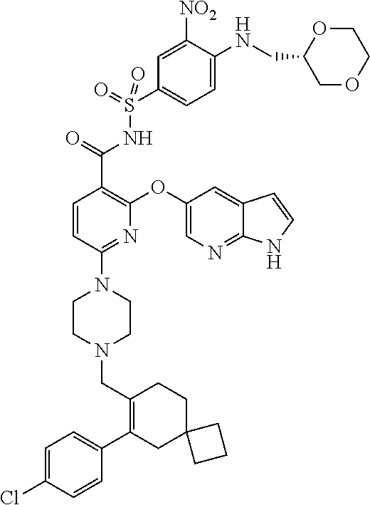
C1=C(Cl)C=CC(C2=C(CN3CCN(C4=NC(OC5=CN=C6C(=C5)C=CN6)=C(C(=O)NS(C5=CC=C(NCC6COCCO6)C([NO2])=C5)(=O)=O)C=C4)CC3)CCC3(C2)CCC3)=C1
